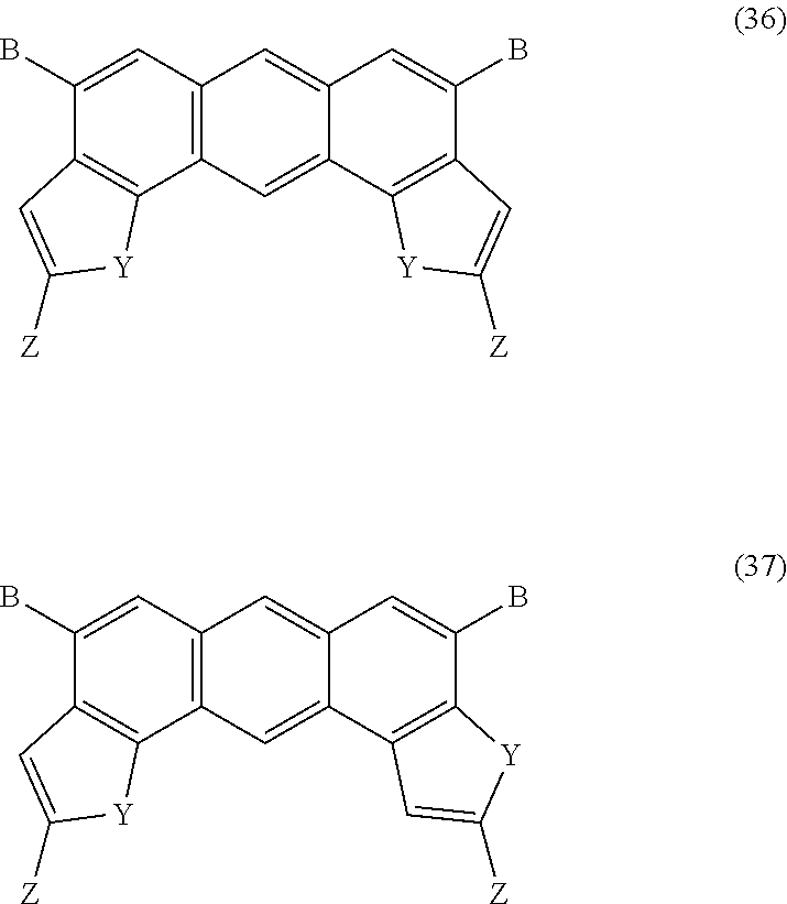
C1=C(B)C2=C(C3=C1C=C1C(=C3)C3=C(C(B)=C1)C=C([Z])[Y]3)[Y]C([Z])=C2.C1=C(B)C2=C(C3=C1C=C1C(=C3)C3=C(C(B)=C1)[Y]C([Z])=C3)[Y]C([Z])=C2
